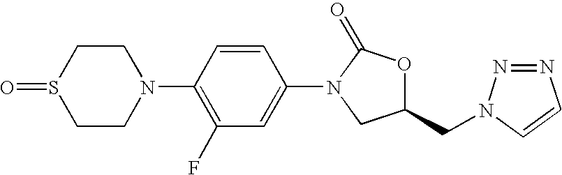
C1CN(C2=C(F)C=C(N3CC(CN4N=NC=C4)OC3=O)C=C2)CCS1=O
